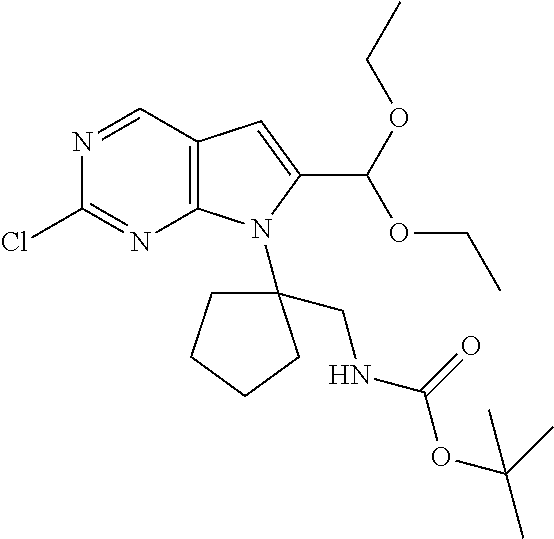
C12=C(C=NC(Cl)=N1)C=C(C(OCC)OCC)N2C1(CNC(=O)OC(C)(C)C)CCCC1
